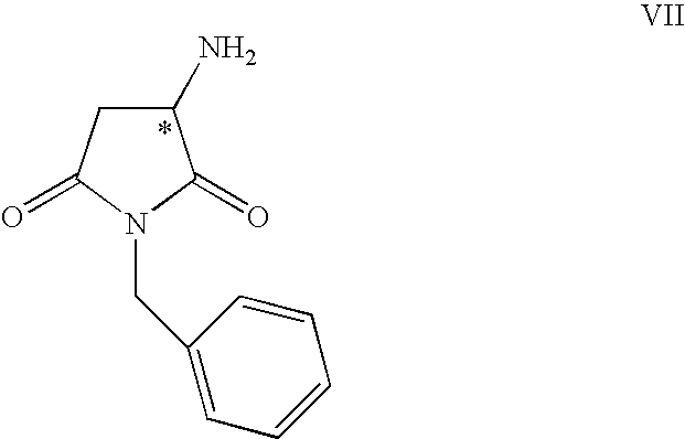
C1(N)CC(=O)N(CC2=CC=CC=C2)C1=O
